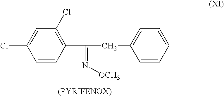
C1=C(Cl)C=CC(C(CC2=CC=CC=C2)=N[OCH3])=C1Cl
